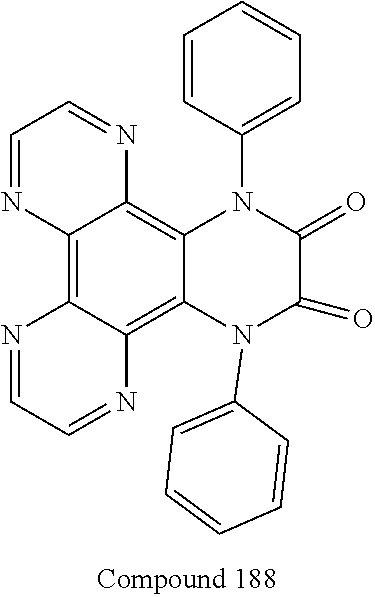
C12=C3C(=C4C(=C1N=CC=N2)N(C1=CC=CC=C1)C(=O)C(=O)N4C1=CC=CC=C1)N=CC=N3
